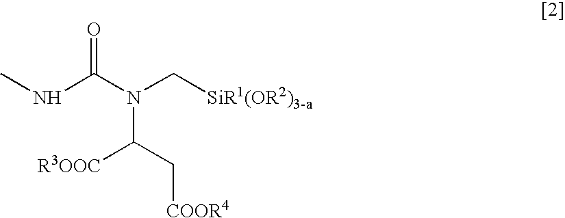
C(N(C(C[COOR4])[R3OOC])C[SiR1(OR2)3-a])(=O)NC
